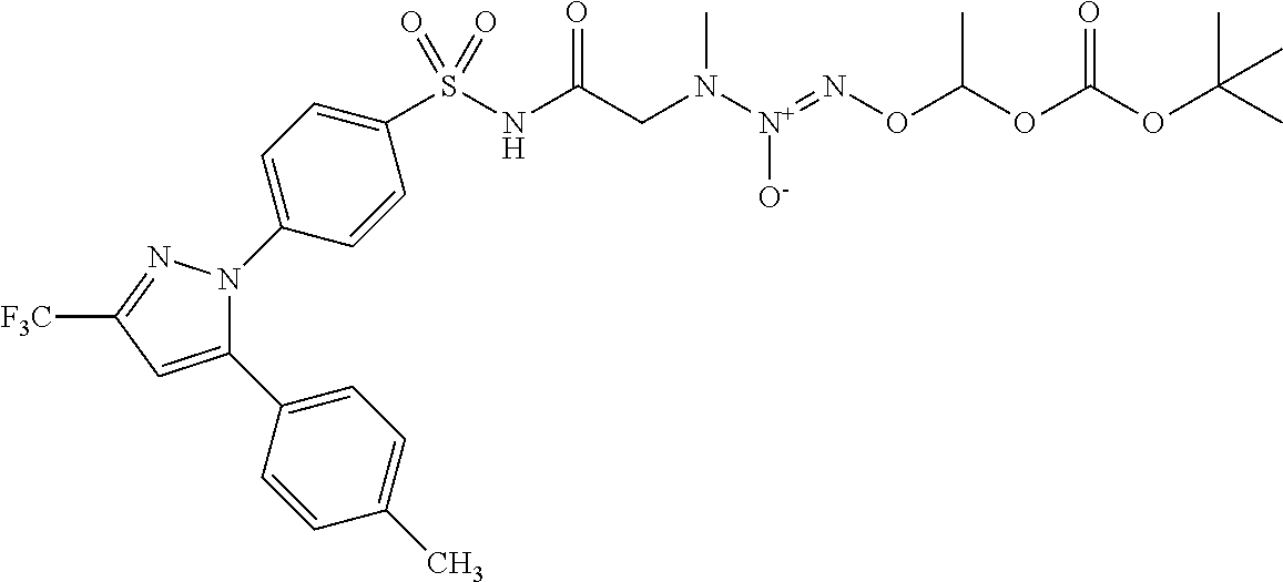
C1(C2=CC=C(C)C=C2)=CC([F3C])=NN1C1=CC=C(S(NC(CN([N+](=NOC(OC(OC(C)(C)C)=O)C)[O-])C)=O)(=O)=O)C=C1
